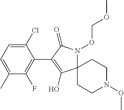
C1(Cl)=CC=C(C)C(F)=C1C1=C(O)C2(N(OCOC)C1=O)CCN(OC)CC2
